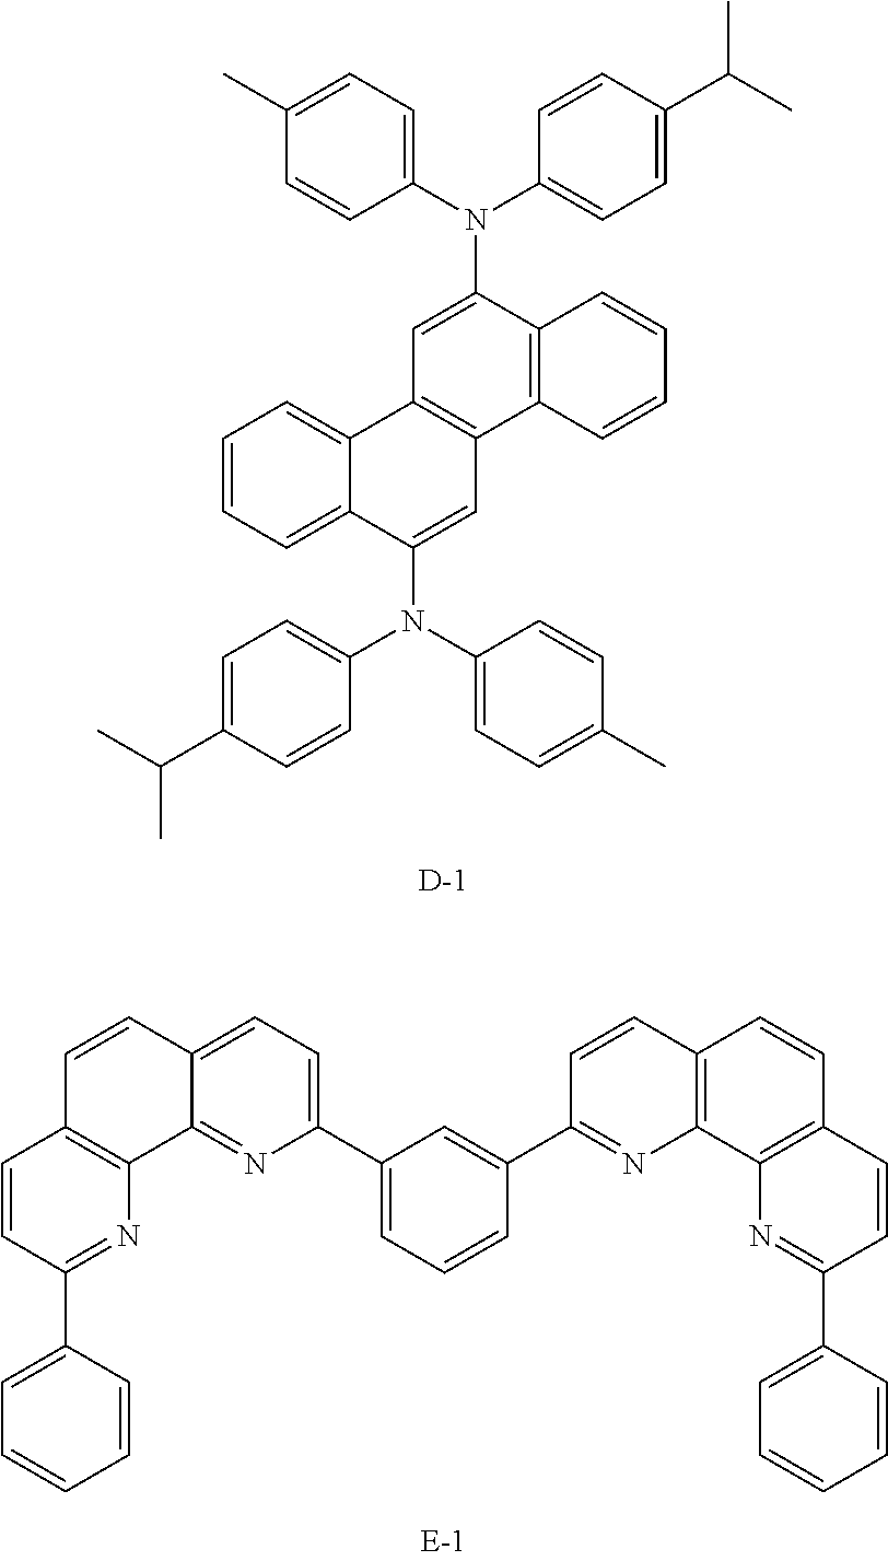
C1(C)=CC=C(N(C2=CC=C(C(C)C)C=C2)C2=CC3=C(C4=C2C=CC=C4)C=C(N(C2=CC=C(C(C)C)C=C2)C2=CC=C(C)C=C2)C2=CC=CC=C32)C=C1.[D].C1=CC2=CC=C(C3=CC=CC(C4=NC5=C(C=C4)C=CC4=C5N=C(C5=CC=CC=C5)C=C4)=C3)N=C2C2=C1C=CC(C1=CC=CC=C1)=N2
